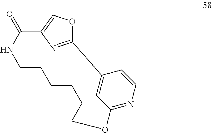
N1C(=O)C2=COC(=N2)C2=CC(=NC=C2)OCCCCCC1
